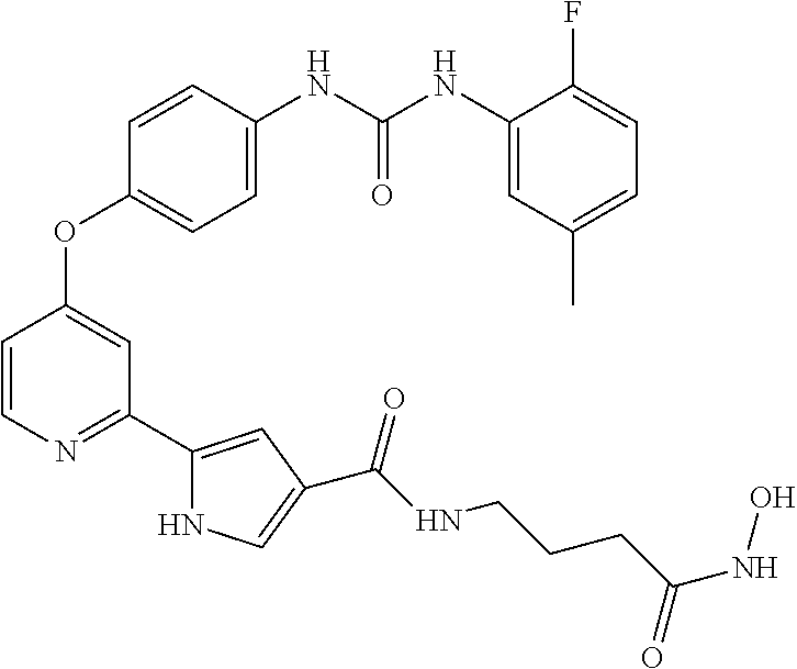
C1=CN=C(C2=CC(C(NCCCC(=O)NO)=O)=CN2)C=C1OC1=CC=C(NC(NC2=CC(C)=CC=C2F)=O)C=C1
